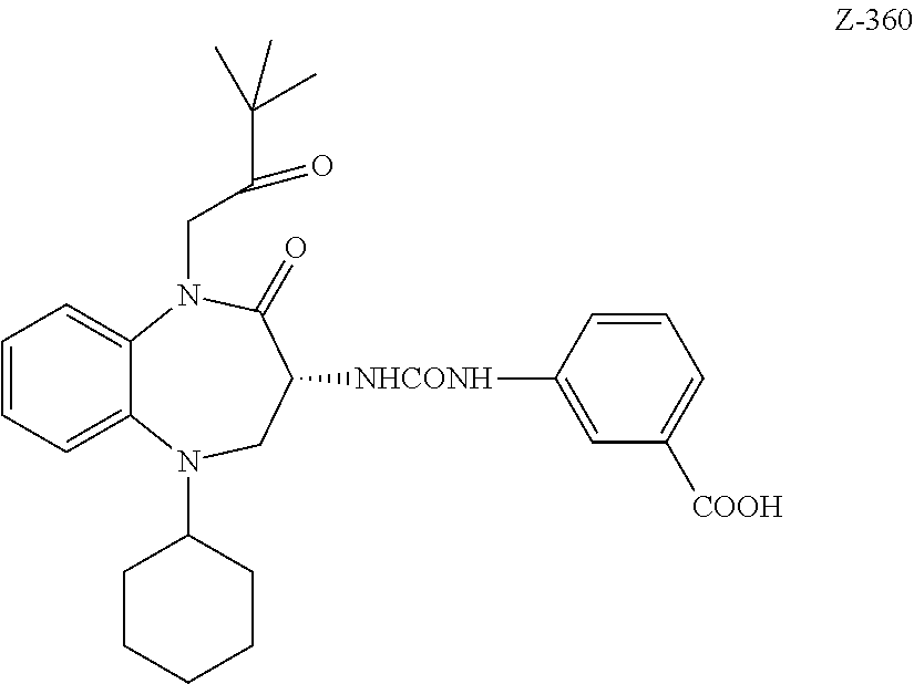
C1=CC=C2C(=C1)N(CC(C(C)(C)C)=O)C(=O)C([NHCONH]C1=CC([COOH])=CC=C1)CN2C1CCCCC1
